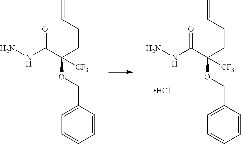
NNC(C(CCC=C)(OCC1=CC=CC=C1)[CF3])=O.Cl.NNC(C(CCC=C)(OCC1=CC=CC=C1)[CF3])=O
